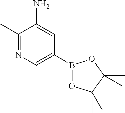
C1(C)=NC=C(B2OC(C)(C)C(C)(C)O2)C=C1N
